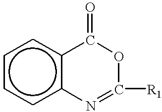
c1ccc2c(c1)C(=O)OC([R1])=N2
